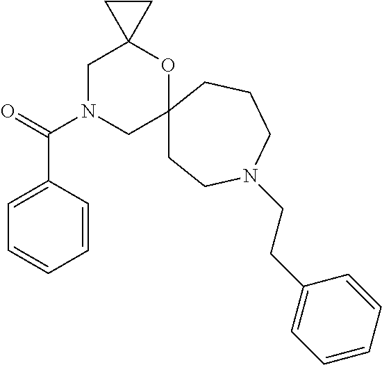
C1N(C(=O)C2=CC=CC=C2)CC2(OC13CC3)CCN(CCC1=CC=CC=C1)CCC2
